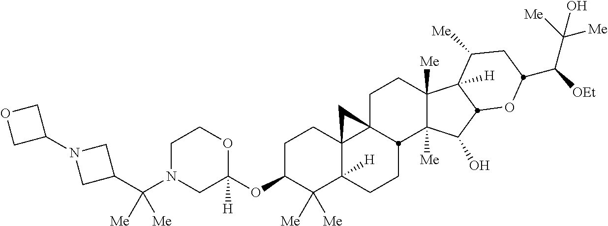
C1N(C(C2CN(C3COC3)C2)([Me])[Me])CC(OC2C([Me])([Me])C3([H])C4(CC2)C2(CCC5([Me])C([Me])(C(O)C6C5([H])C([Me])CC(C([OEt])C([Me])([Me])O)O6)C2CC3)C4)([H])OC1
